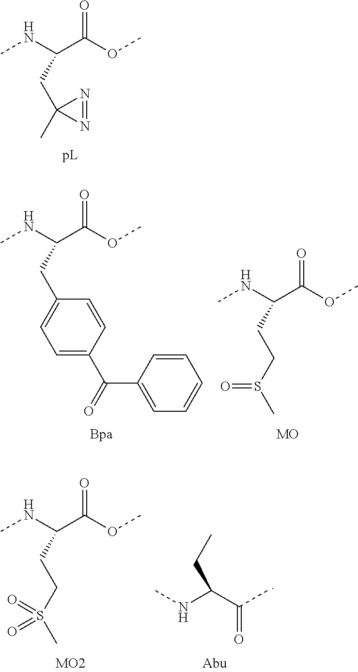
O=C(OC)C(NC)CC1(C)N=N1.O=C(OC)C(NC)CC1=CC=C(C(=O)C2=CC=CC=C2)C=C1.O=C(OC)C(NC)CCS(C)=O.O=C(OC)C(NC)CCS(C)(=O)=O.C(C(C)=O)(NC)CC
